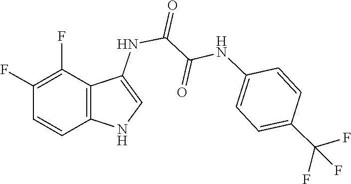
C1(NC(C(NC2=CNC3=C2C(F)=C(F)C=C3)=O)=O)=CC=C(C(F)(F)F)C=C1
